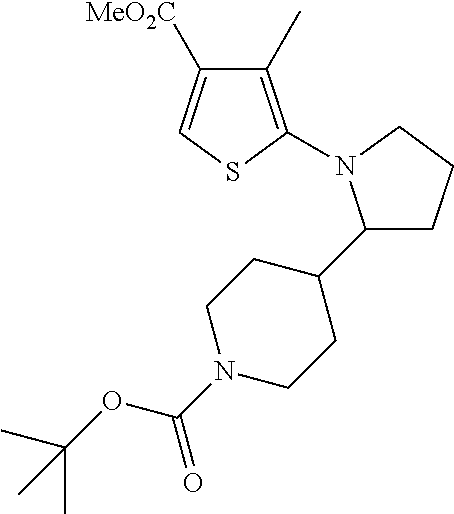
C1CN(C(OC(C)(C)C)=O)CCC1C1N(C2=C(C)C([MeO2C])=CS2)CCC1
